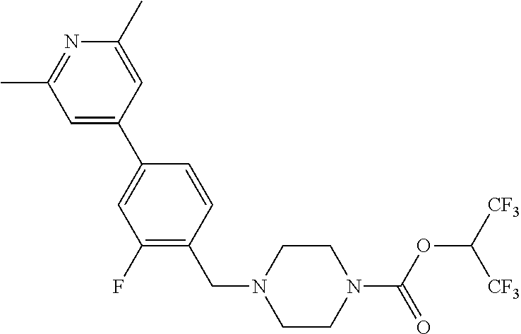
C1(F)=C(CN2CCN(C(OC([CF3])[CF3])=O)CC2)C=CC(C2=CC(C)=NC(C)=C2)=C1
